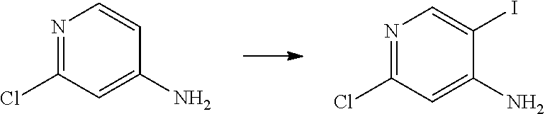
N1=C(Cl)C=C(N)C=C1.N1=C(Cl)C=C(N)C(I)=C1
